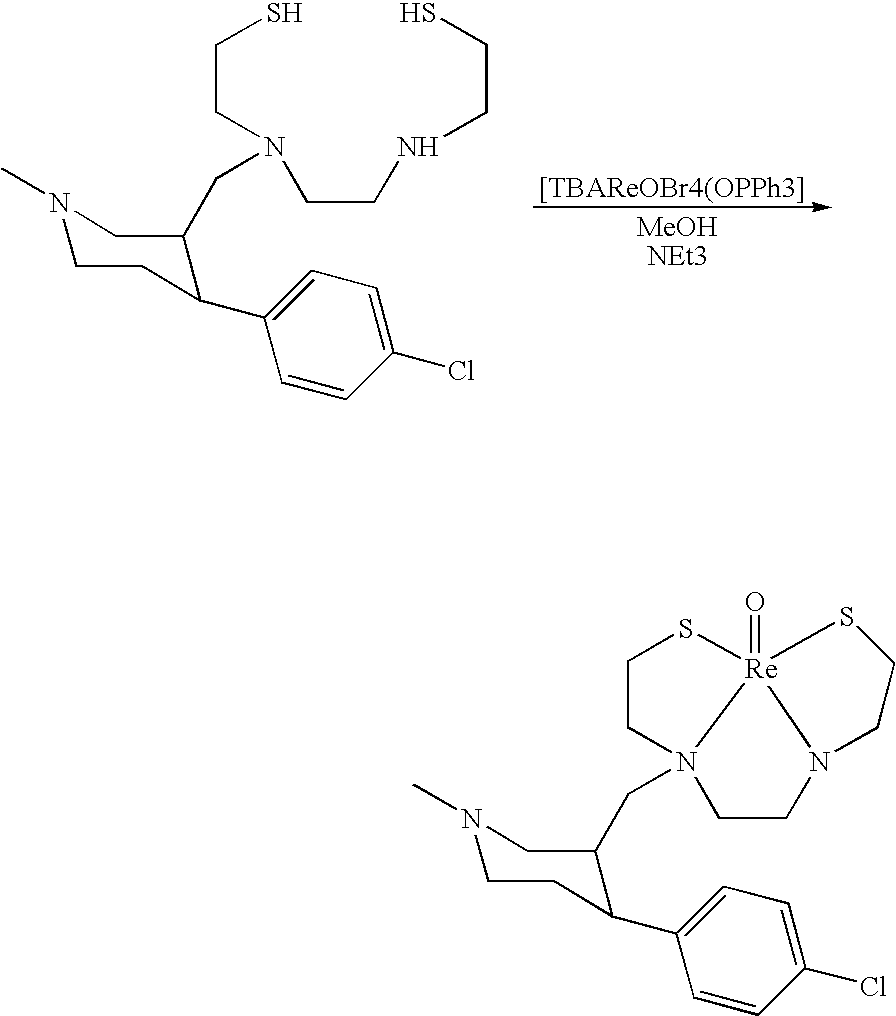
C1(C2=CC=C(Cl)C=C2)C(CN(CCNCCS)CCS)CN(C)CC1.C1(C2=CC=C(Cl)C=C2)C(CN23CCN4CCS[Re]24(=O)SCC3)CN(C)CC1
